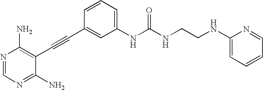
N1=CN=C(N)C(C#CC2=CC(NC(NCCNC3=CC=CC=N3)=O)=CC=C2)=C1N
